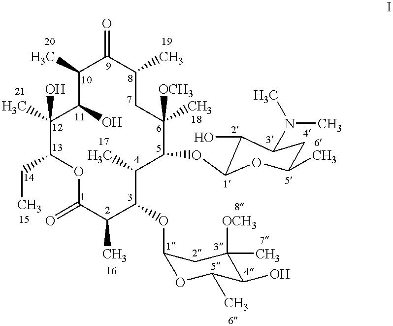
C1(C)C(O)C(C)(O)C(CC)OC(=O)C(C)C(OC2OC(C)C(O)C([OCH3])(C)C2)C(C)C(OC2C(O)C(N(C)C)CC(C)O2)C([OCH3])(C)CC(C)C1=O
